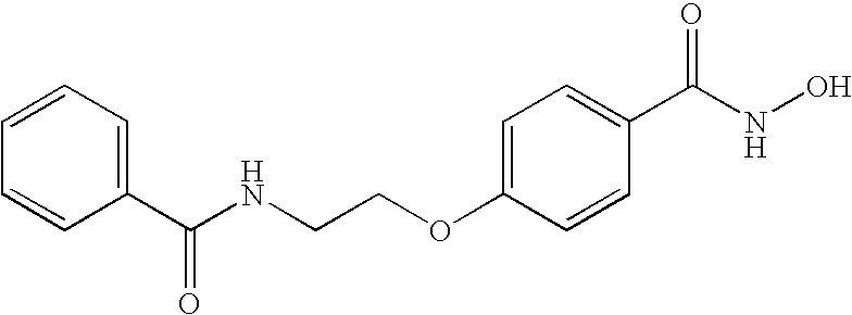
C1(C(NCCOC2=CC=C(C(NO)=O)C=C2)=O)=CC=CC=C1
